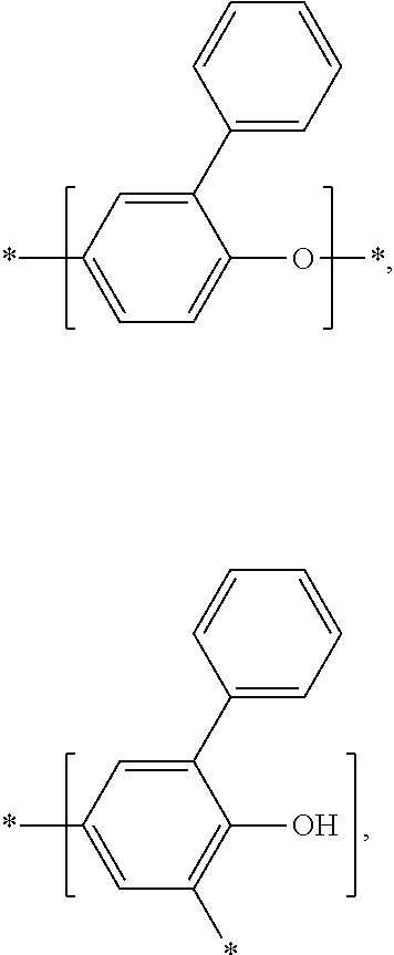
C1=C(*)C=C(C2=CC=CC=C2)C(O*)=C1.C1=C(*)C=C(C2=CC=CC=C2)C(O)=C1*
